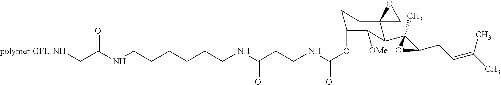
[polymer-GFL-NH]CC(NCCCCCCNC(=O)CCNC(OC1CCC2(C(C3(C)C(CC=C(C)C)O3)C1[OMe])CO2)=O)=O
